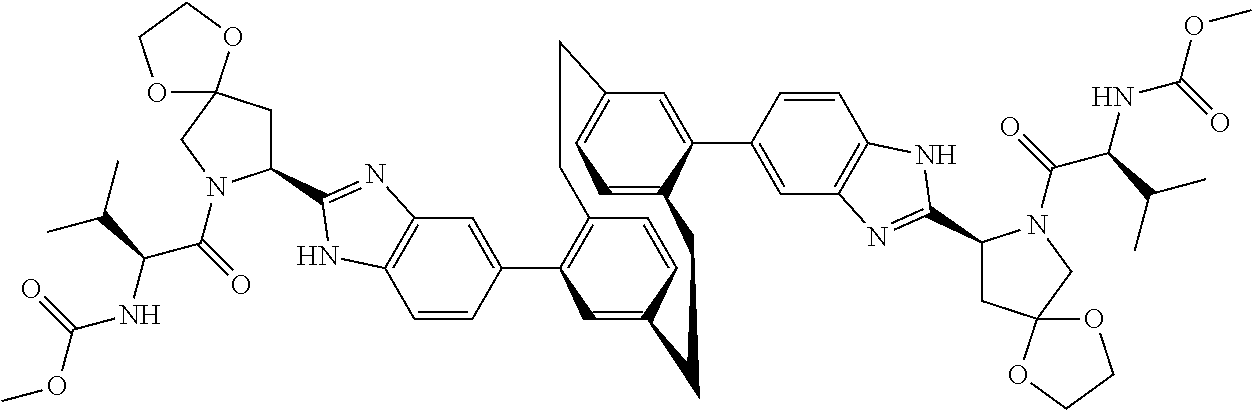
C1=CC(C2=C3C=CC(=C2)CCC2=CC=C(C=C2C2=CC4=C(C=C2)NC(C2CC5(CN2C(C(NC(OC)=O)C(C)C)=O)OCCO5)=N4)CC3)=CC2=C1NC(C1CC3(CN1C(C(NC(OC)=O)C(C)C)=O)OCCO3)=N2
